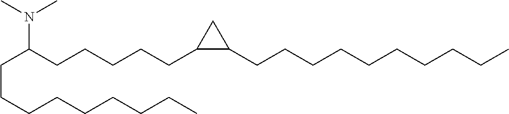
N(C(CCCCCC1C(CCCCCCCCCC)C1)CCCCCCCCC)(C)C
